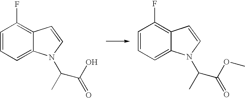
C1=CC=C2C(=C1F)C=CN2C(C)C(O)=O.C1=CC=C2C(=C1F)C=CN2C(C)C(OC)=O
